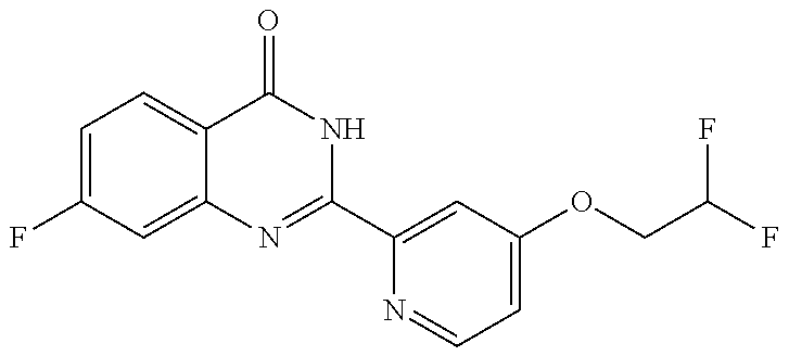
C1=C(F)C=C2C(=C1)C(=O)NC(C1=CC(OCC(F)F)=CC=N1)=N2
